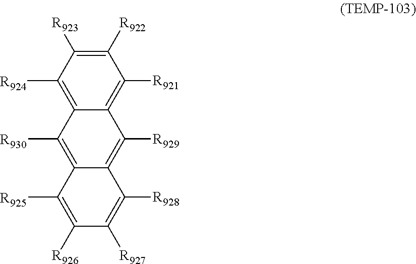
C12=C([R924])C([R923])=C([R922])C([R921])=C1C([R929])=C1C(=C2[R930])C([R925])=C([R926])C([R927])=C1[R928]
